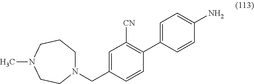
CN1CCN(CC2=CC([CN])=C(C3=CC=C(N)C=C3)C=C2)CCC1
